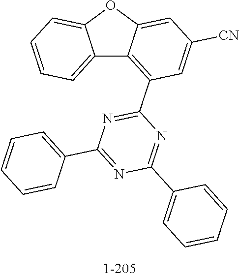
C12=CC=CC=C1OC1=CC([CN])=CC(C3=NC(C4=CC=CC=C4)=NC(C4=CC=CC=C4)=N3)=C21
